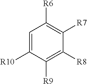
C1=C([R10])C([R9])=C([R8])C([R7])=C1[R6]
